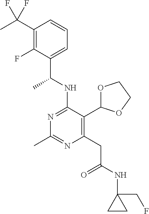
N1=C(NC(C)C2=CC=CC(C(C)(F)F)=C2F)C(C2OCCO2)=C(CC(=O)NC2(CF)CC2)N=C1C
